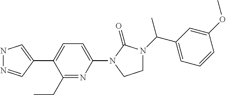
N1N=CC(C2=CC=C(N3C(=O)N(C(C4=CC=CC(OC)=C4)C)CC3)N=C2CC)=C1
